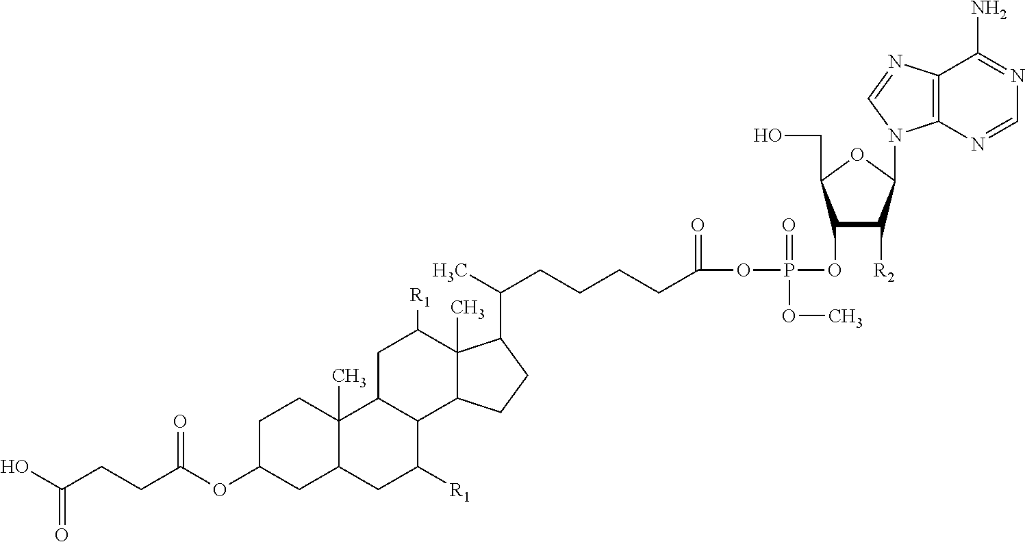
C12=C(N=CN1C1C([R2])C(OP(OC(CCCCC(C)C3C4(C)C(CC3)C3C(CC4[R1])C4(C)C(CC3[R1])CC(OC(CCC(O)=O)=O)CC4)=O)(=O)OC)C(CO)O1)C(N)=NC=N2
